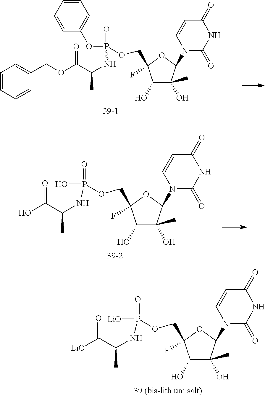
C1(O)C(C)(O)C(N2C(=O)NC(=O)C=C2)OC1(COP(OC1=CC=CC=C1)(=O)NC(C(OCC1=CC=CC=C1)=O)C)F.C1(O)C(C)(O)C(N2C(=O)NC(=O)C=C2)OC1(COP([LiO])(=O)NC(C([LiO])=O)C)F.C1(O)C(C)(O)C(N2C(=O)NC(=O)C=C2)OC1(COP(O)(=O)NC(C(O)=O)C)F
